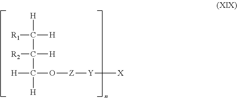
[R1]C([H])([H])C([H])(C([H])([H])O[Z][Y][X])[R2]
